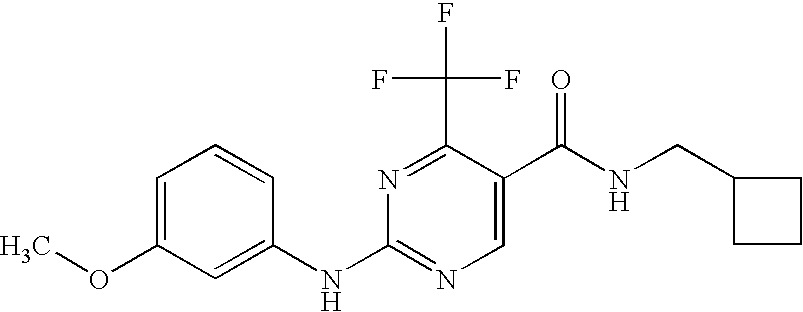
C1(OC)=CC=CC(NC2=NC=C(C(NCC3CCC3)=O)C(C(F)(F)F)=N2)=C1
